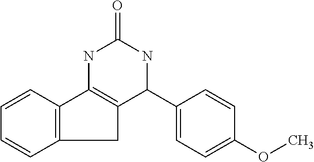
C1=CC2=C(C=C1)CC1=C2NC(=O)NC1C1=CC=C(OC)C=C1
